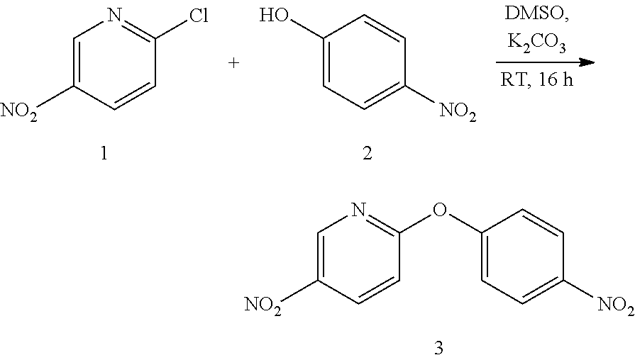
C1=C([NO2])C=CC(Cl)=N1.C1(O)=CC=C([NO2])C=C1.C1=C([NO2])C=CC(OC2=CC=C([NO2])C=C2)=N1
